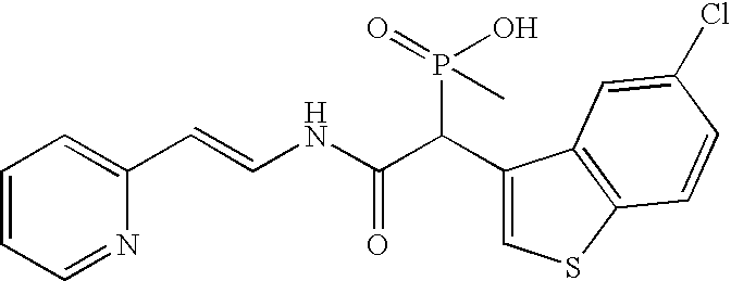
C1=CC=NC(C=CNC(C(C2=CSC3=C2C=C(Cl)C=C3)P(O)(=O)C)=O)=C1
